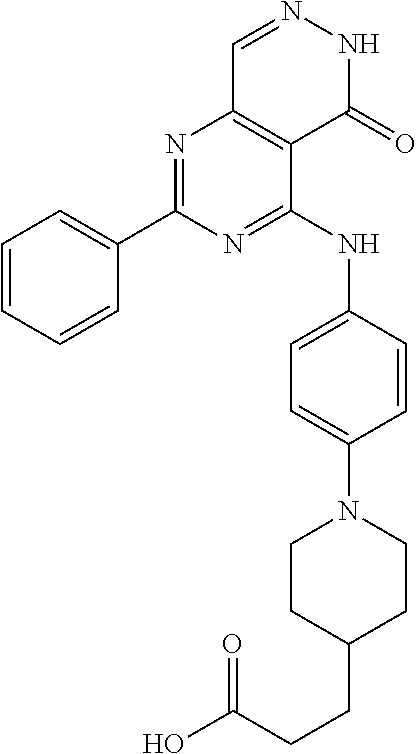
N1=C(NC2=CC=C(N3CCC(CCC(O)=O)CC3)C=C2)C2=C(N=C1C1=CC=CC=C1)C=NNC2=O
